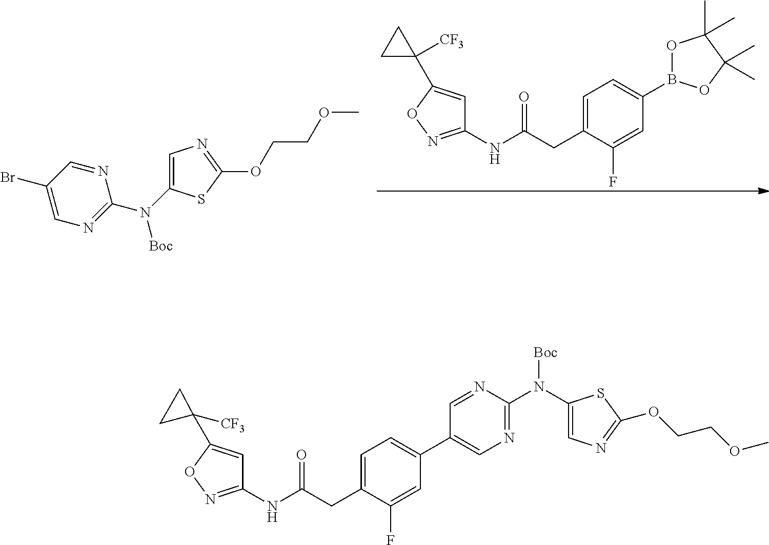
C1=C(N(C2=NC=C(Br)C=N2)[Boc])SC(OCCOC)=N1.C1(NC(CC2=CC=C(B3OC(C)(C)C(C)(C)O3)C=C2F)=O)=NOC(C2([CF3])CC2)=C1.C1(NC(CC2=CC=C(C3=CN=C(N(C4=CN=C(OCCOC)S4)[Boc])N=C3)C=C2F)=O)=NOC(C2([CF3])CC2)=C1
